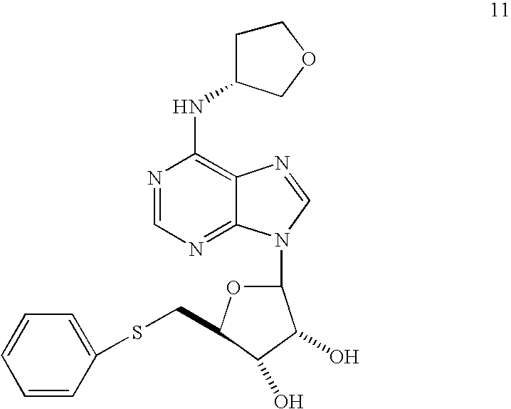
N1=CN=C2C(=C1NC1CCOC1)N=CN2C1OC(CSC2=CC=CC=C2)C(O)C1O
